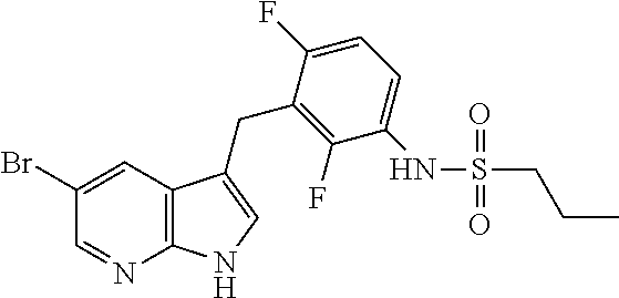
C1(Br)=CC2=C(N=C1)NC=C2CC1=C(F)C(NS(CCC)(=O)=O)=CC=C1F
